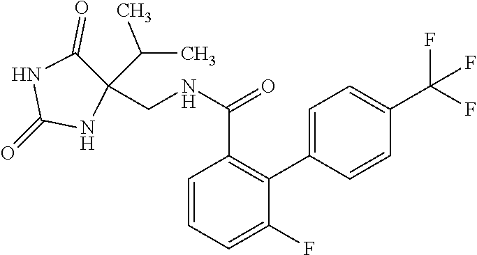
C1=CC=C(F)C(C2=CC=C(C(F)(F)F)C=C2)=C1C(NCC1(C(C)C)C(=O)NC(=O)N1)=O
